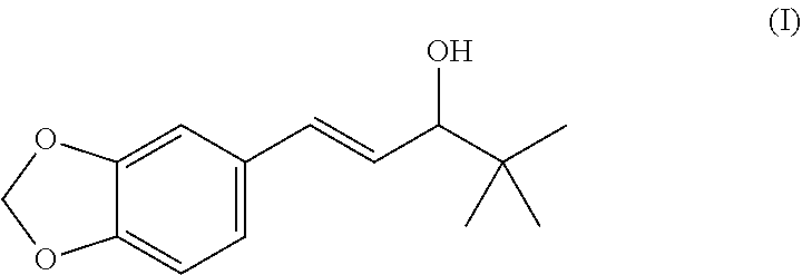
C12=CC(C=CC(C(C)(C)C)O)=CC=C1OCO2
